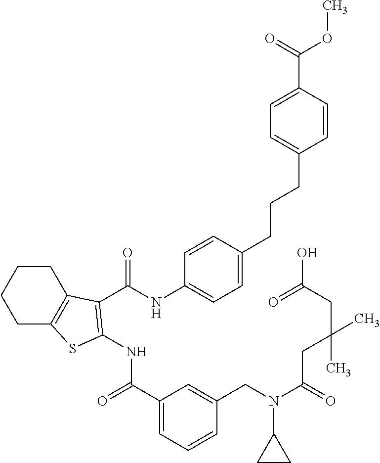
C1(C(=O)NC2=C(C(NC3=CC=C(CCCC4=CC=C(C(OC)=O)C=C4)C=C3)=O)C3=C(CCCC3)S2)=CC=CC(CN(C2CC2)C(CC(CC(O)=O)(C)C)=O)=C1
